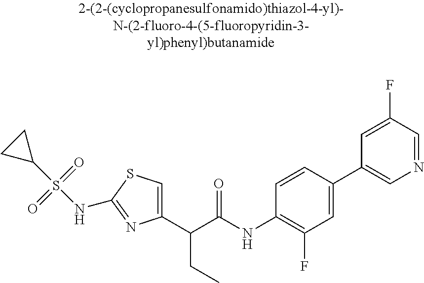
C1(C(C(NC2=C(F)C=C(C3=CN=CC(F)=C3)C=C2)=O)CC)=CSC(NS(C2CC2)(=O)=O)=N1
